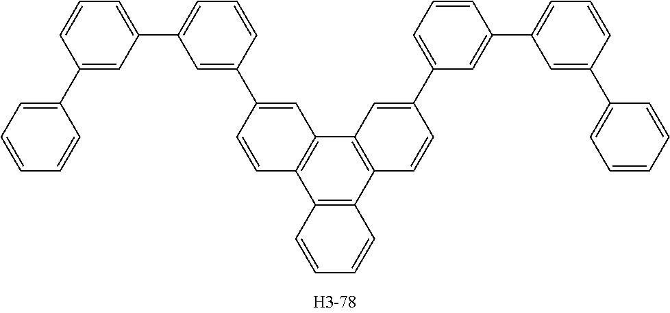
C1(C2=CC(C3=CC=CC(C4=CC5=C(C=C4)C4=C(C6=C5C=C(C5=CC=CC(C7=CC=CC(C8=CC=CC=C8)=C7)=C5)C=C6)C=CC=C4)=C3)=CC=C2)=CC=CC=C1
